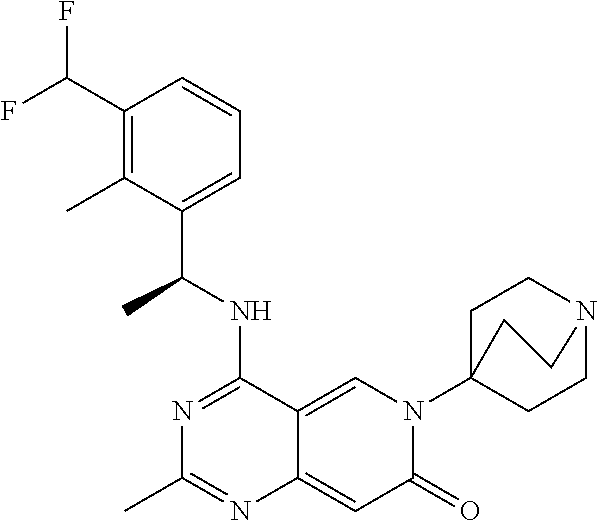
C12=CN(C34CCN(CC3)CC4)C(=O)C=C1N=C(C)N=C2NC(C1=CC=CC(C(F)F)=C1C)C
